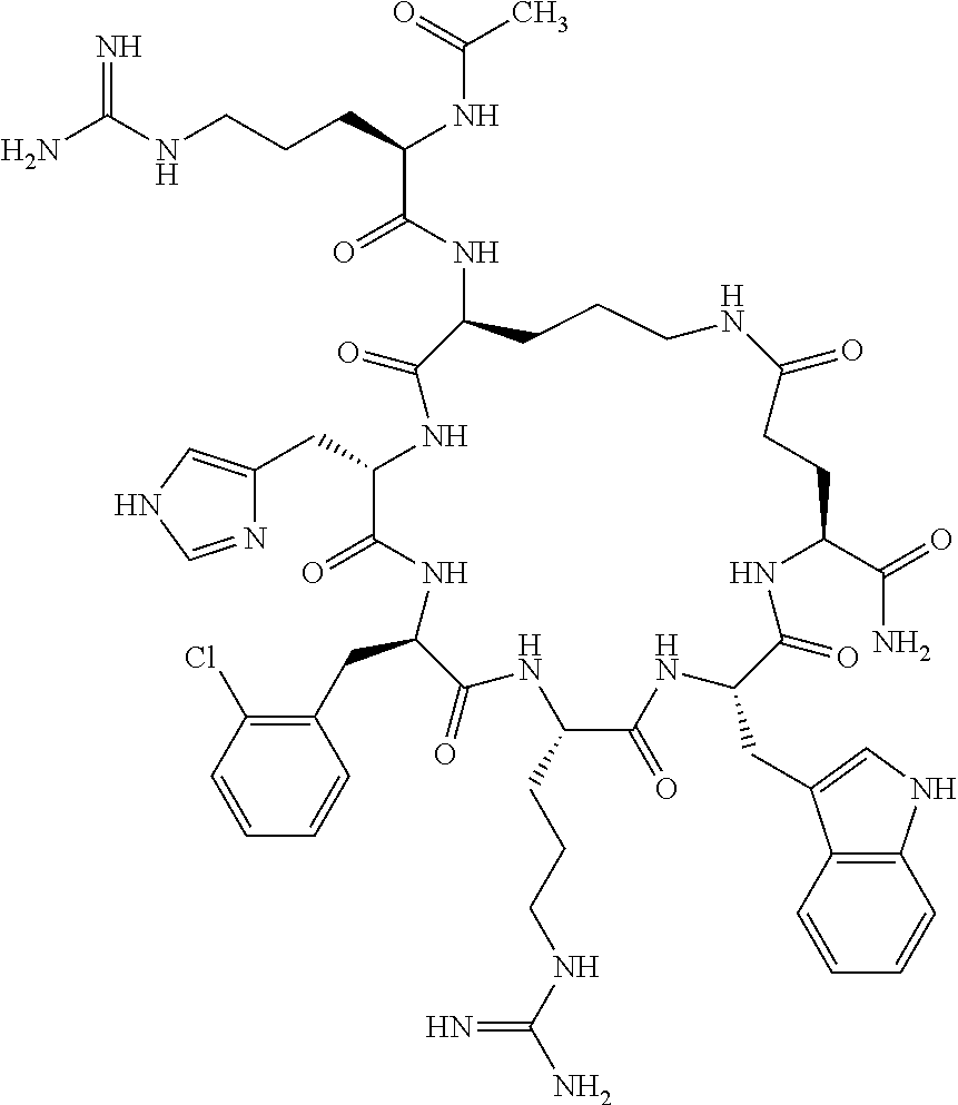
NC(NCCCC(NC(C)=O)C(=O)NC1CCCNC(=O)CCC(C(=O)N)NC(=O)C(CC2=CNC3=C2C=CC=C3)NC(=O)C(CCCNC(N)=N)NC(=O)C(CC2=C(Cl)C=CC=C2)NC(=O)C(CC2=CNC=N2)NC1=O)=N
